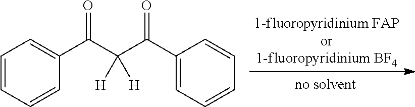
C1=CC=CC(C(C(C(C2=CC=CC=C2)=O)([H])[H])=O)=C1
